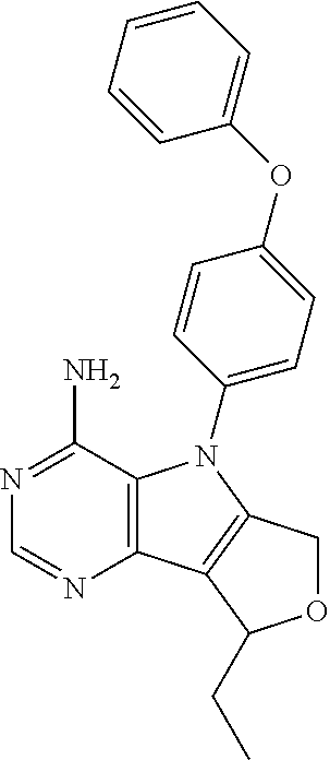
C12=C(C(N)=NC=N1)N(C1=CC=C(OC3=CC=CC=C3)C=C1)C1=C2C(CC)OC1
